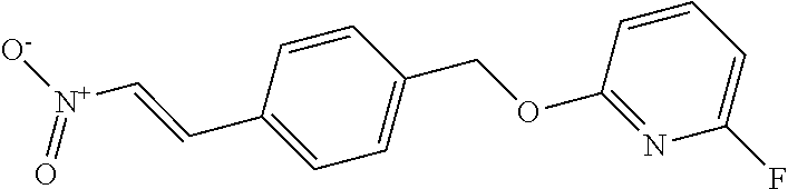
C(C1=CC=C(COC2=NC(F)=CC=C2)C=C1)=C[N+]([O-])=O
